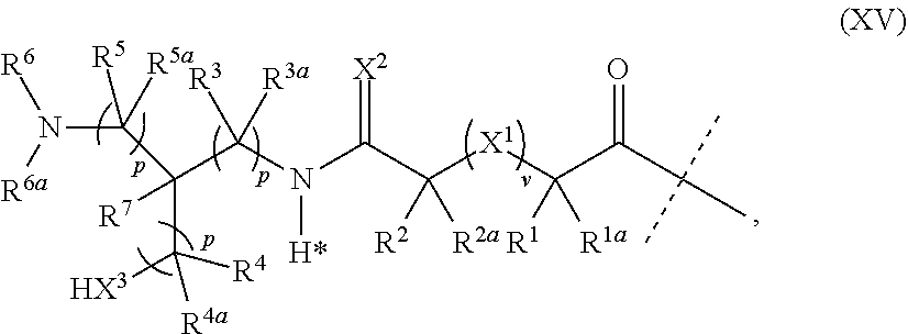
N(C(C([X1]C(C(C(C)(C)C)=O)([R1])[R1a])([R2])[R2a])=[X2])(C(C(C(N([R6])[R6a])([R5])[R5a])([R7])C([R4])([HX3])[R4a])([R3])[R3a])[H*]
